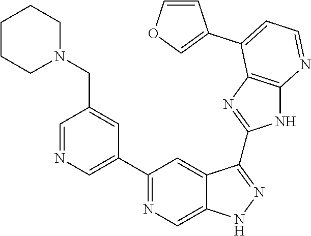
C1=NC=C(C2=NC=C3C(=C2)C(C2=NC4=C(N2)N=CC=C4C2=COC=C2)=NN3)C=C1CN1CCCCC1
